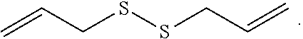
C=CCSSCC=C
